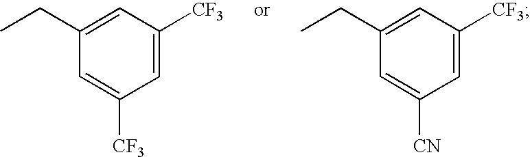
C1(CC)=CC([CF3])=CC([CF3])=C1.C1(CC)=CC([CF3])=CC([CN])=C1
